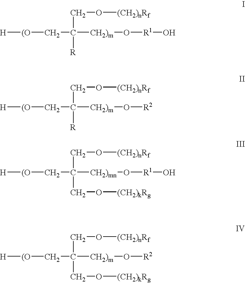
[H][(O]CC([CH2)mn]O[R1]O)(CO[(CH2)kRg])CO[(CH2)nRf].[H][(O]CC([CH2)m]O[R2])(CO[(CH2)kRg])CO[(CH2)nRf].[H][(O]CC([CH2)m]O[R1]O)([R])CO[(CH2)nRf].[H][(O]CC([CH2)m]O[R2])([R])CO[(CH2)nRf]
